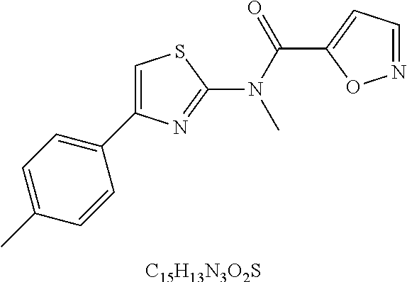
C1=C(C)C=CC(C2=CSC(N(C(C3=CC=NO3)=O)C)=N2)=C1.[C15H13N3O2S]
